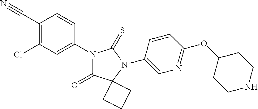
C1(C#N)=C(Cl)C=C(N2C(=O)C3(N(C4=CN=C(OC5CCNCC5)C=C4)C2=S)CCC3)C=C1
